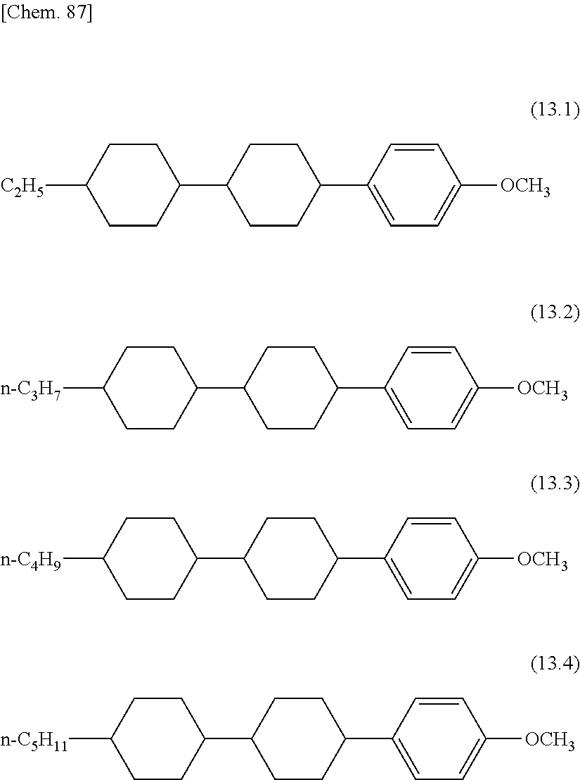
C1=CC([OCH3])=CC=C1C1CCC(C2CCC([C2H5])CC2)CC1.C1=CC([OCH3])=CC=C1C1CCC(C2CCC([n-C3H7])CC2)CC1.C1=CC([OCH3])=CC=C1C1CCC(C2CCC([n-C4H9])CC2)CC1.C1=CC([OCH3])=CC=C1C1CCC(C2CCC([n-C5H11])CC2)CC1
